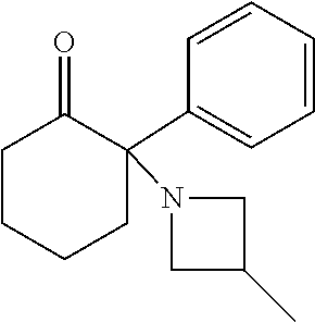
C1(C2(N3CC(C)C3)C(=O)CCCC2)=CC=CC=C1
